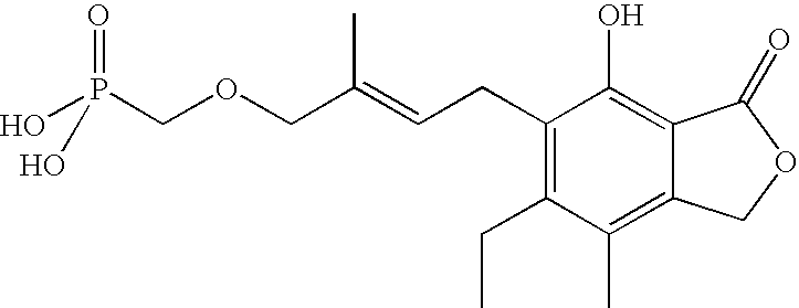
C(OCC(=CCC1=C(CC)C(C)=C2C(=C1O)C(=O)OC2)C)P(O)(=O)O
